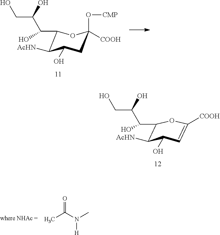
C1(C(C(CO)O)O)C([AcHN])C(O)CC(O[CMP])([COOH])O1.C1(C(C(CO)O)O)C([AcHN])C(O)C=C([COOH])O1.CC(N(C)[H])=O
